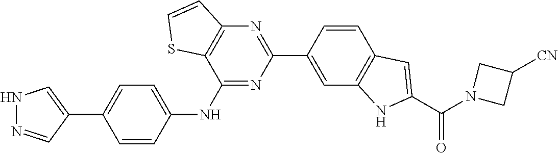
N1N=CC(C2=CC=C(NC3=NC(C4=CC5=C(C=C4)C=C(C(N4CC([CN])C4)=O)N5)=NC4=C3SC=C4)C=C2)=C1
